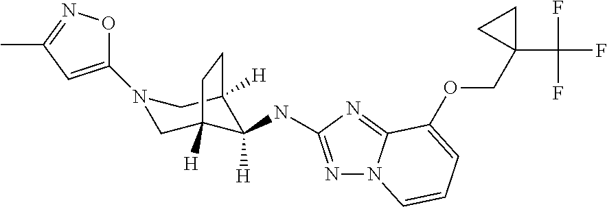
N1=C(NC2([H])C3([H])CN(C4=CC(C)=NO4)CC2([H])CC3)N=C2N1C=CC=C2OCC1(C(F)(F)F)CC1
